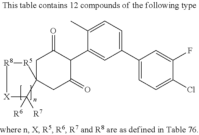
C1(C2=CC=C(Cl)C(F)=C2)=CC=C(C)C(C2C(=O)CC3(CC2=O)[R5][R8][X]C3([R6])[R7])=C1
